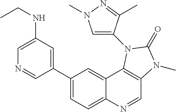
C1(C2=CC(NCC)=CN=C2)=CC=C2C(=C1)C1=C(C=N2)N(C)C(=O)N1C1=CN(C)N=C1C
